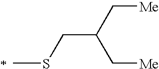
CSCC(C[Me])C[Me]
